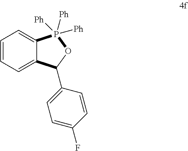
C12=CC=CC=C1P([Ph])([Ph])([Ph])OC2C1=CC=C(F)C=C1
